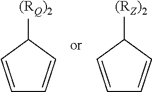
C1=CC([(RQ)2])C=C1.C1=CC([(RZ)2])C=C1
